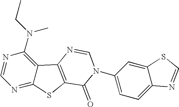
C1=NC(N(CC)C)=C2C(=N1)SC1=C2N=CN(C2=CC=C3C(=C2)SC=N3)C1=O
